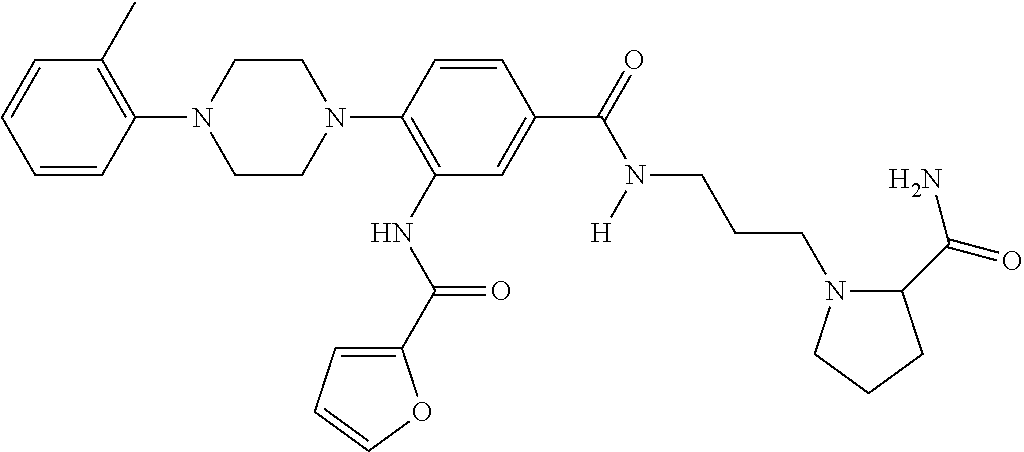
C1=CC(N2CCN(C3=C(NC(C4=CC=CO4)=O)C=C(C(=O)N(CCCN4C(C(=O)N)CCC4)[H])C=C3)CC2)=C(C)C=C1
